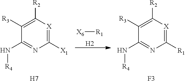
[X6][R1].[H2].C1([X1])=[X]C([R2])=C([R3])C(N[R4])=N1.[H7].C1([R1])=[X]C([R2])=C([R3])C(N[R4])=N1.[F3]
